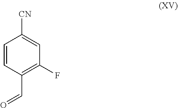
C1=CC(C=O)=C(F)C=C1[CN]
